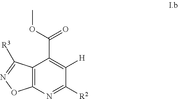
C12=C(N=C([R2])C([H])=C1C(OC)=O)ON=C2[R3]
